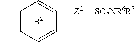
[Z2]([SO2NR6R7])C1=CC(C)=CC=C1
